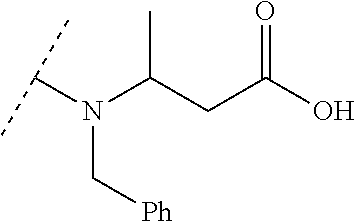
C(CC(O)=O)(N(C(C)C)C[Ph])C
